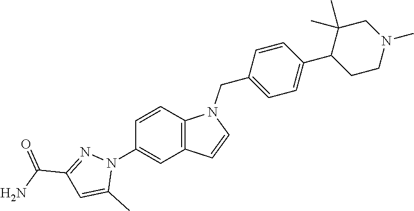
C1=CC2=C(C=C1N1N=C(C(N)=O)C=C1C)C=CN2CC1=CC=C(C2CCN(C)CC2(C)C)C=C1
